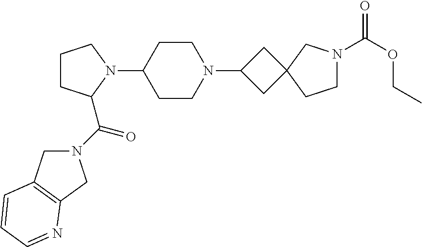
C1CC(C(=O)N2CC3=C(C2)N=CC=C3)N(C2CCN(C3CC4(C3)CCN(C(OCC)=O)C4)CC2)C1
